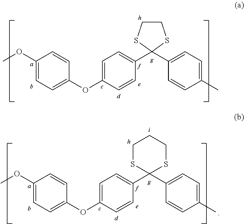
C1(OC)=CC=C(OC2=CC=C(C3(C4=CC=C(C)C=C4)SCCS3)C=C2)C=C1.C1(OC)=CC=C(OC2=CC=C(C3(C4=CC=C(C)C=C4)SCCCS3)C=C2)C=C1
